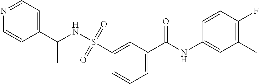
C1=C(C(NC2=CC(C)=C(F)C=C2)=O)C=C(S(=O)(=O)NC(C2=CC=NC=C2)C)C=C1
